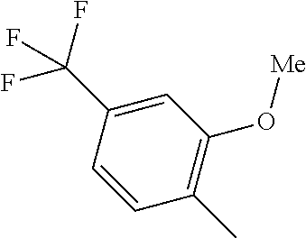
C1=C(C(F)(F)F)C=CC(C)=C1O[Me]
